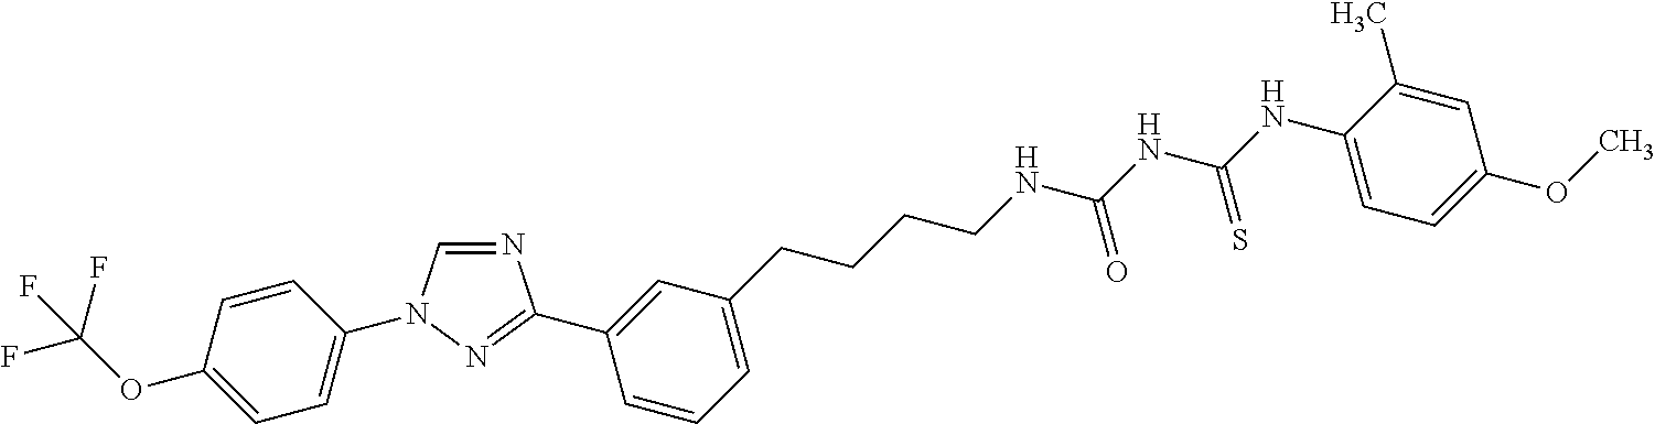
C1=C(OC(F)(F)F)C=CC(N2C=NC(C3=CC(CCCCNC(NC(NC4=CC=C(OC)C=C4C)=S)=O)=CC=C3)=N2)=C1
